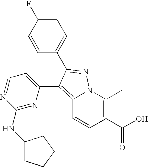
C1=C(F)C=CC(C2=NN3C(=C2C2=CC=NC(NC4CCCC4)=N2)C=CC(C(O)=O)=C3C)=C1
